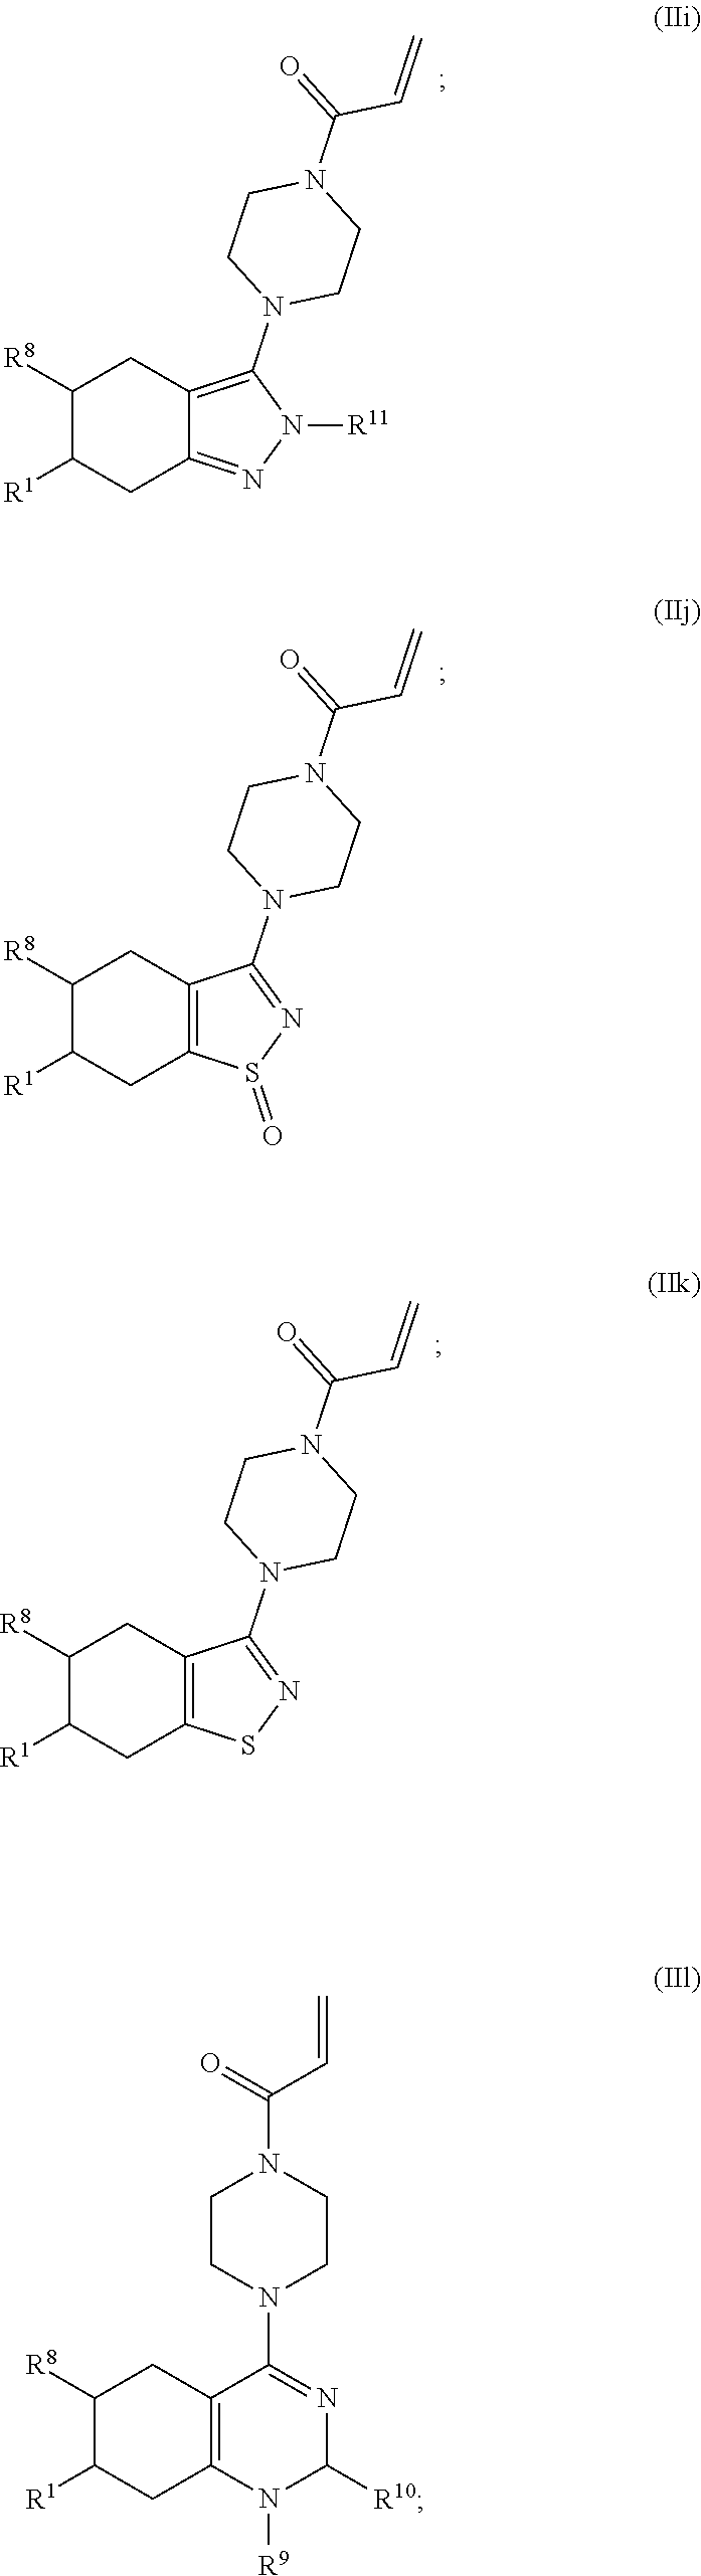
C1CN(C2=NSC3=C2CC([R8])C([R1])C3)CCN1C(=O)C=C.C1CN(C2=C3CC([R8])C([R1])CC3=NN2[R11])CCN1C(=O)C=C.C1CN(C2=NS(=O)C3=C2CC([R8])C([R1])C3)CCN1C(=O)C=C.C1([R10])N([R9])C2=C(CC([R8])C([R1])C2)C(N2CCN(C(=O)C=C)CC2)=N1
